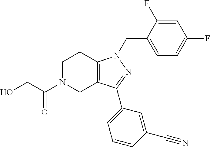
C1N(C(CO)=O)CC2=C(C1)N(CC1=CC=C(F)C=C1F)N=C2C1=CC=CC(C#N)=C1
